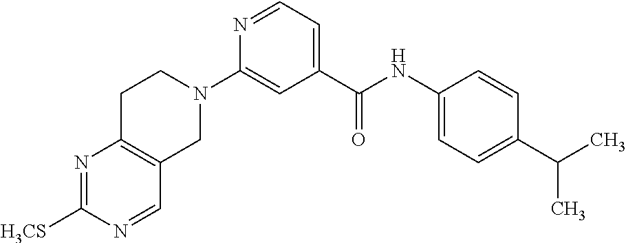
N1=C([H3CS])N=CC2=C1CCN(C1=CC(C(NC3=CC=C(C(C)C)C=C3)=O)=CC=N1)C2
